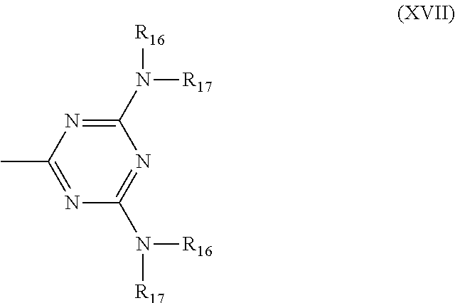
N1=C(C)N=C(N([R16])[R17])N=C1N([R16])[R17]
